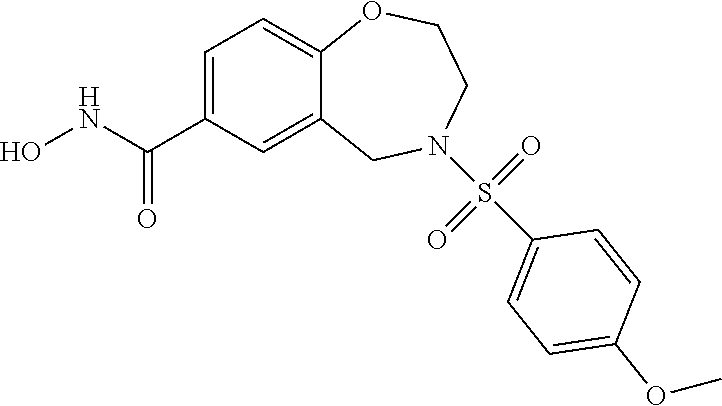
C1=C(C(NO)=O)C=C2C(=C1)OCCN(S(C1=CC=C(OC)C=C1)(=O)=O)C2
